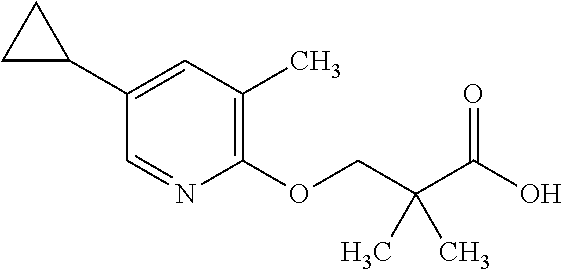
C1(C2CC2)=CC(C)=C(OCC(C(O)=O)(C)C)N=C1
